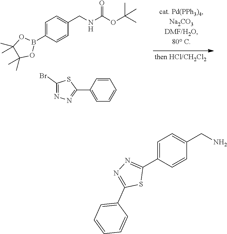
C1=C(B2OC(C)(C)C(C)(C)O2)C=CC(CNC(OC(C)(C)C)=O)=C1.[H].C1(Br)=NN=C(C2=CC=CC=C2)S1.C1=C(C2=NN=C(C3=CC=CC=C3)S2)C=CC(CN)=C1
